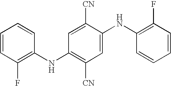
C1=CC=CC(NC2=C([CN])C=C(NC3=C(F)C=CC=C3)C([CN])=C2)=C1F
